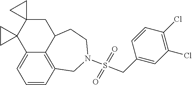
C1=CC2=C3C(=C1)C1(C4(CC3CCN(S(CC3=CC(Cl)=C(Cl)C=C3)(=O)=O)C2)CC4)CC1
